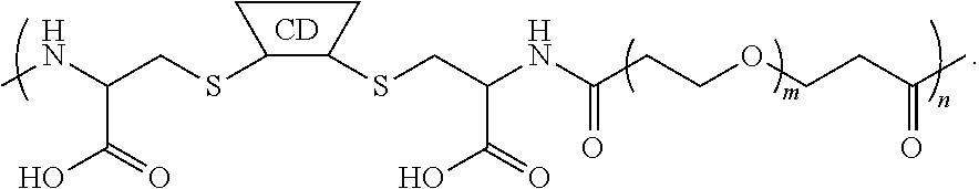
C(SC1C(SCC(NC(=O)CCOCCC(=O)C)C(O)=O)CC1)C(NC)C(O)=O.[CD]
